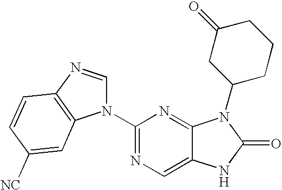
C1(N2C=NC3=C2C=C([NC])C=C3)=NC=C2C(=N1)N(C1CC(=O)CCC1)C(=O)N2
